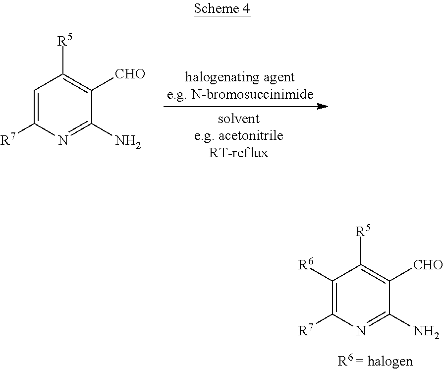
C1=C([R7])N=C(N)C([CHO])=C1[R5].C1([R6])=C([R7])N=C(N)C([CHO])=C1[R5]
